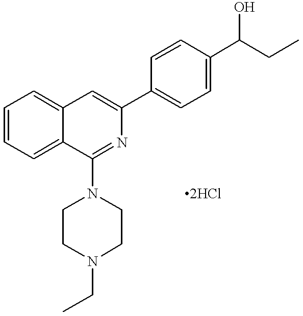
C1=CC=C2C(=C1)C=C(C1=CC=C(C(CC)O)C=C1)N=C2N1CCN(CC)CC1.[2HCl]
